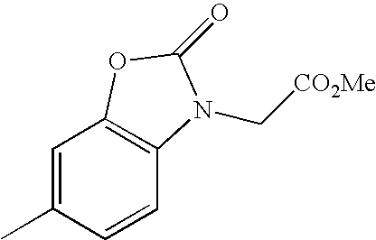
C1=C(C)C=CC2=C1OC(=O)N2C[CO2Me]
